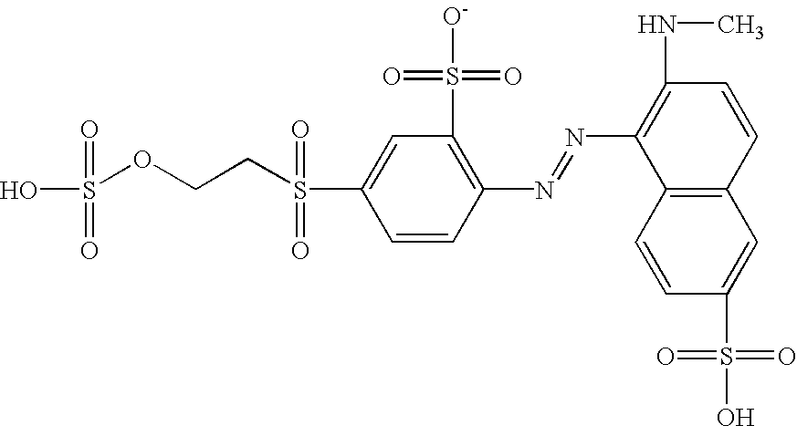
C1(N=NC2=C(NC)C=CC3=C2C=CC(S(O)(=O)=O)=C3)=C(S([O-])(=O)=O)C=C(S(=O)(=O)CCOS(O)(=O)=O)C=C1
